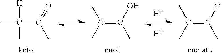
[H].[H].CC([H])(C(=O)C)C.C(=C([O-])C)(C)C.C(=C(O)C)(C)C
